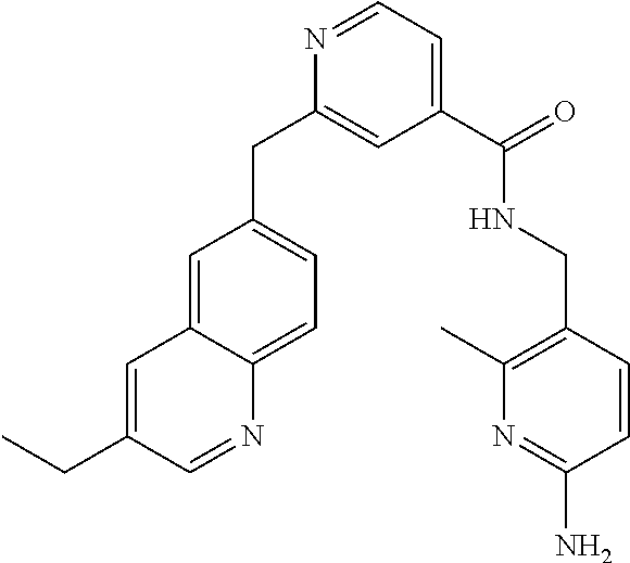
C1=C2C(=CC=C1CC1=CC(C(NCC3=C(C)N=C(N)C=C3)=O)=CC=N1)N=CC(CC)=C2
